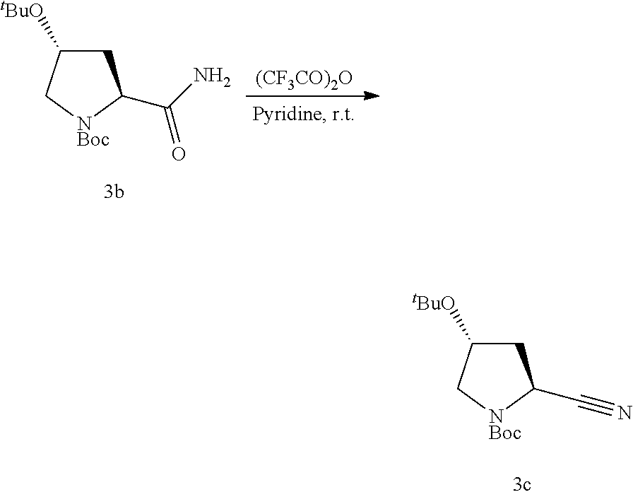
C1C([tBuO])C[NBoc]C1C(N)=O.[(CF3CO)2O].C1C([tBuO])C[NBoc]C1C#N
